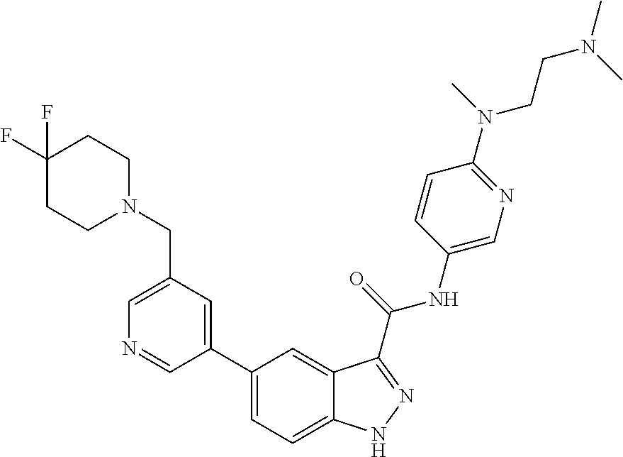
C1(CN2CCC(F)(F)CC2)=CN=CC(C2=CC=C3C(=C2)C(C(NC2=CN=C(N(CCN(C)C)C)C=C2)=O)=NN3)=C1
